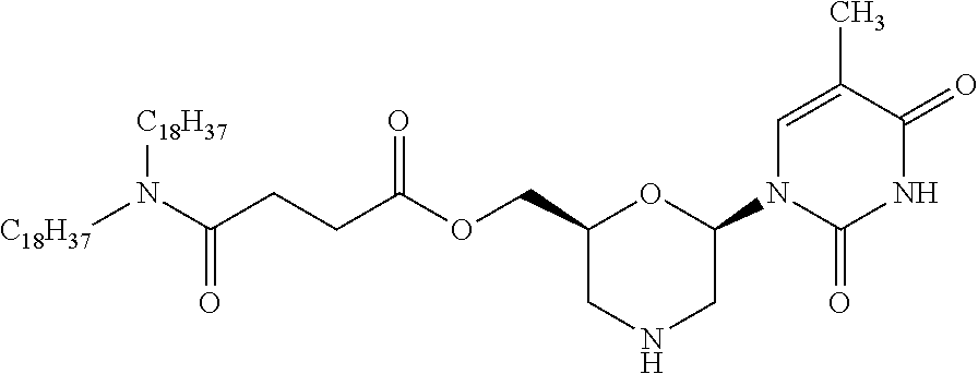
C1=C(C)C(=O)NC(=O)N1C1CNCC(COC(CCC(N([C18H37])[C18H37])=O)=O)O1
